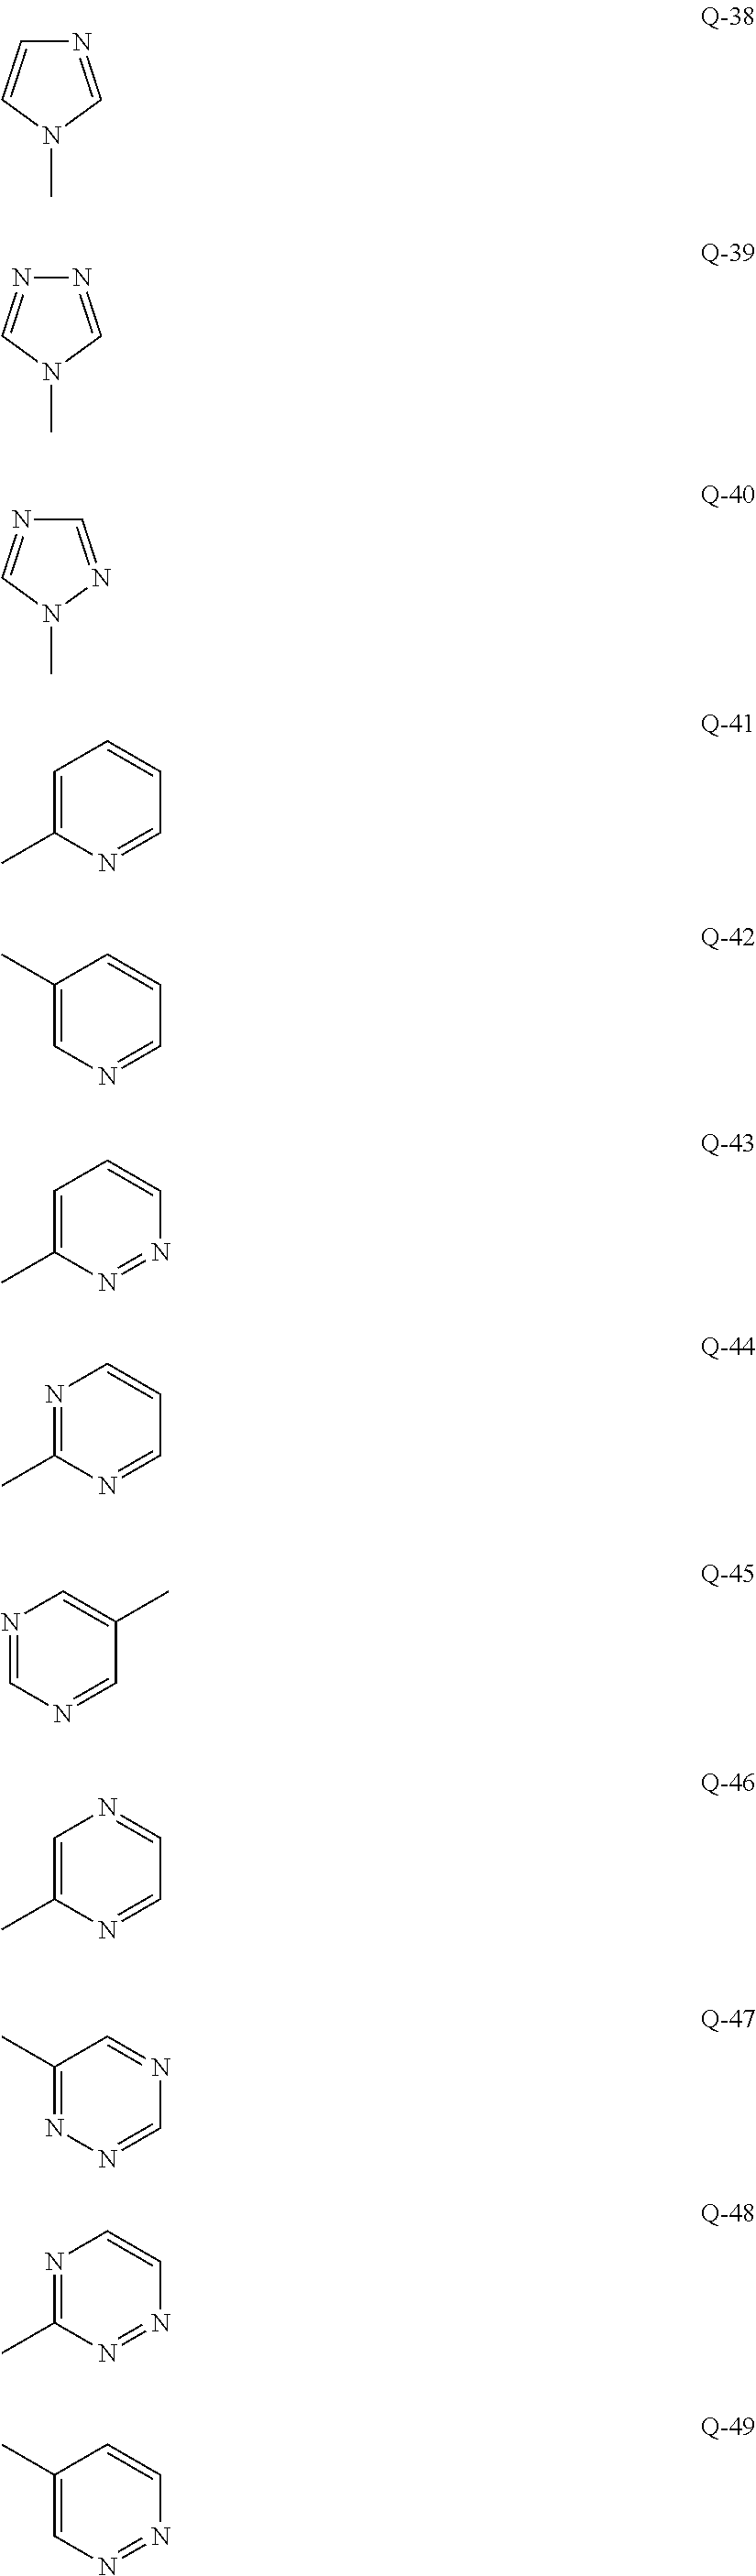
N1=CN(C)C=C1.N1=CN(C)C=N1.C1=NN(C)C=N1.C1=C(C)N=CC=C1.C1(C)=CN=CC=C1.C1=C(C)N=NC=C1.N1=C(C)N=CC=C1.N1=CN=CC(C)=C1.C1=C(C)N=CC=N1.C1(C)=NN=CN=C1.N1=C(C)N=NC=C1.C1(C)=CN=NC=C1
